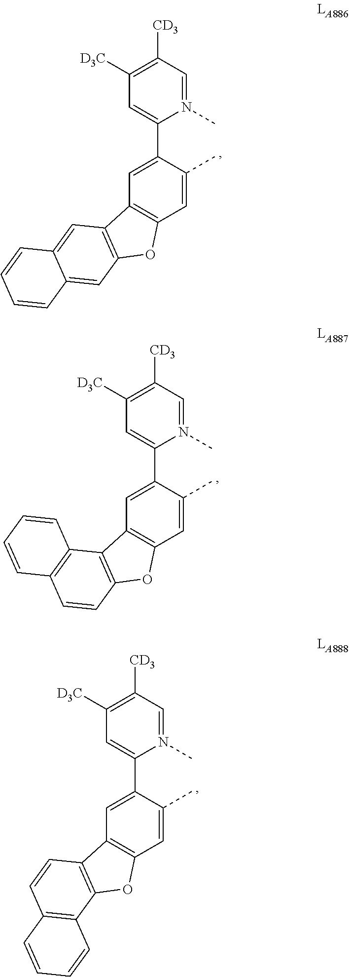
N1(C)=CC([CD3])=C([D3C])C=C1C1=CC2=C(C=C1C)OC1=C2C=C2C(=C1)C=CC=C2.N1(C)=CC([CD3])=C([D3C])C=C1C1=CC2=C(C=C1C)OC1=C2C2=C(C=C1)C=CC=C2.N1(C)=CC([CD3])=C([D3C])C=C1C1=CC2=C(C=C1C)OC1=C2C=CC2=C1C=CC=C2
